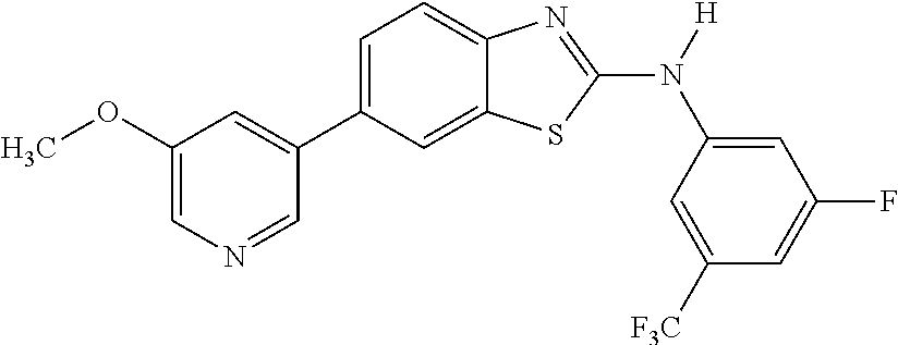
C1(OC)=CN=CC(C2=CC=C3C(=C2)SC(N([H])C2=CC(F)=CC([F3C])=C2)=N3)=C1
